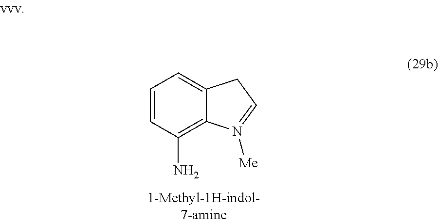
C12=C(N)C=CC=C1CC=N2[Me]
